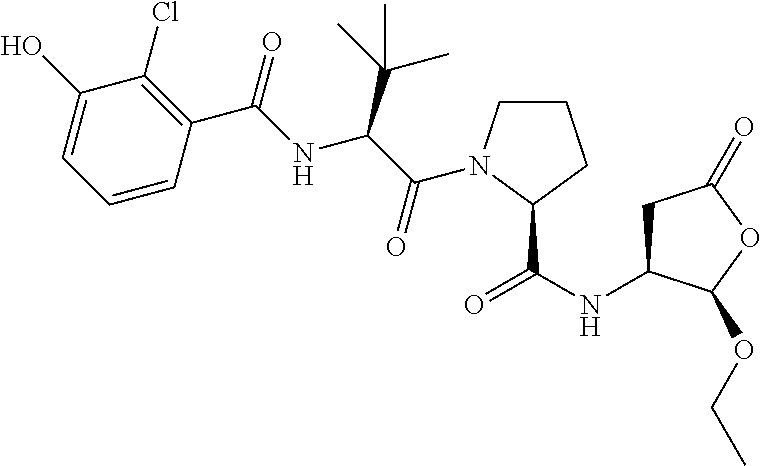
C1(O)=CC=CC(C(=O)NC(C(C)(C)C)C(=O)N2CCCC2C(NC2CC(=O)OC2OCC)=O)=C1Cl
